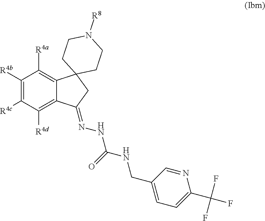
C1([R4b])=C([R4c])C([R4d])=C2C(=C1[R4a])C1(CC2=NNC(NCC2=CC=C(C(F)(F)F)N=C2)=O)CCN([R8])CC1
